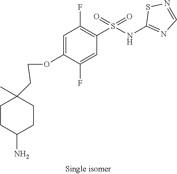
C1=C(OCCC2(C)CCC(N)CC2)C(F)=CC(S(NC2=NC=NS2)(=O)=O)=C1F
